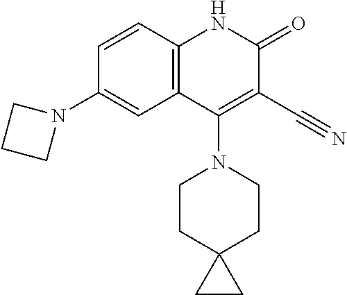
C1=CC2=C(C=C1N1CCC1)C(N1CCC3(CC1)CC3)=C(C#N)C(=O)N2
